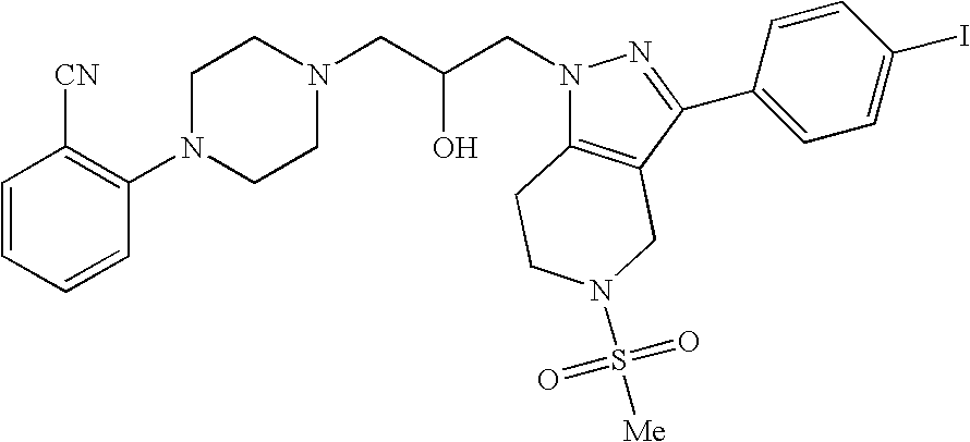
C1=CC=CC(N2CCN(CC(CN3C4=C(C(C5=CC=C(I)C=C5)=N3)CN(S(=O)(=O)[Me])CC4)O)CC2)=C1[CN]
